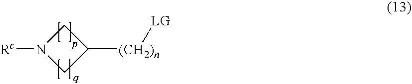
C1C([(CH2)n][LG])CN1[Rc]
